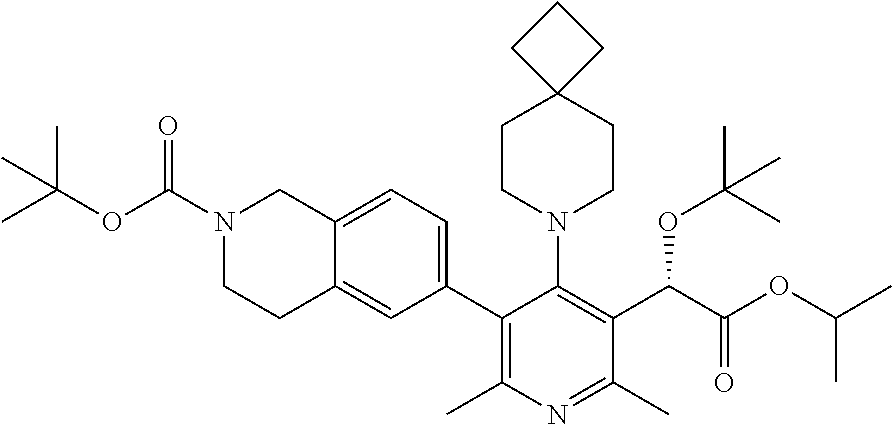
C12=CC=C(C3=C(C)N=C(C)C(C(C(OC(C)C)=O)OC(C)(C)C)=C3N3CCC4(CC3)CCC4)C=C1CCN(C(OC(C)(C)C)=O)C2
